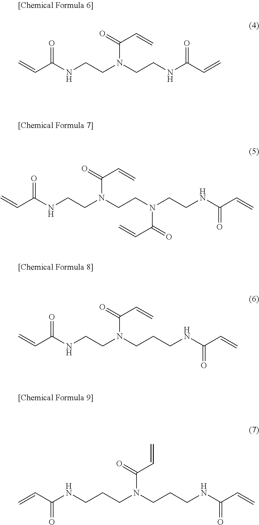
C=CC(NCCN(CCNC(C=C)=O)C(=O)C=C)=O.C=CC(NCCN(CCN(CCNC(C=C)=O)C(C=C)=O)C(=O)C=C)=O.C=CC(NCCN(CCCNC(C=C)=O)C(=O)C=C)=O.C(C(NCCCN(CCCNC(C=C)=O)C(=O)C=C)=O)=C
